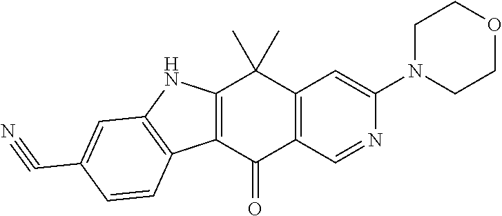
C12=C(C(=O)C3=C(C1(C)C)C=C(N1CCOCC1)N=C3)C1=C(N2)C=C(C#N)C=C1
